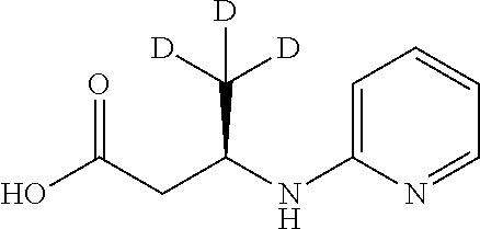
OC(CC(NC1=CC=CC=N1)C([D])([D])[D])=O
